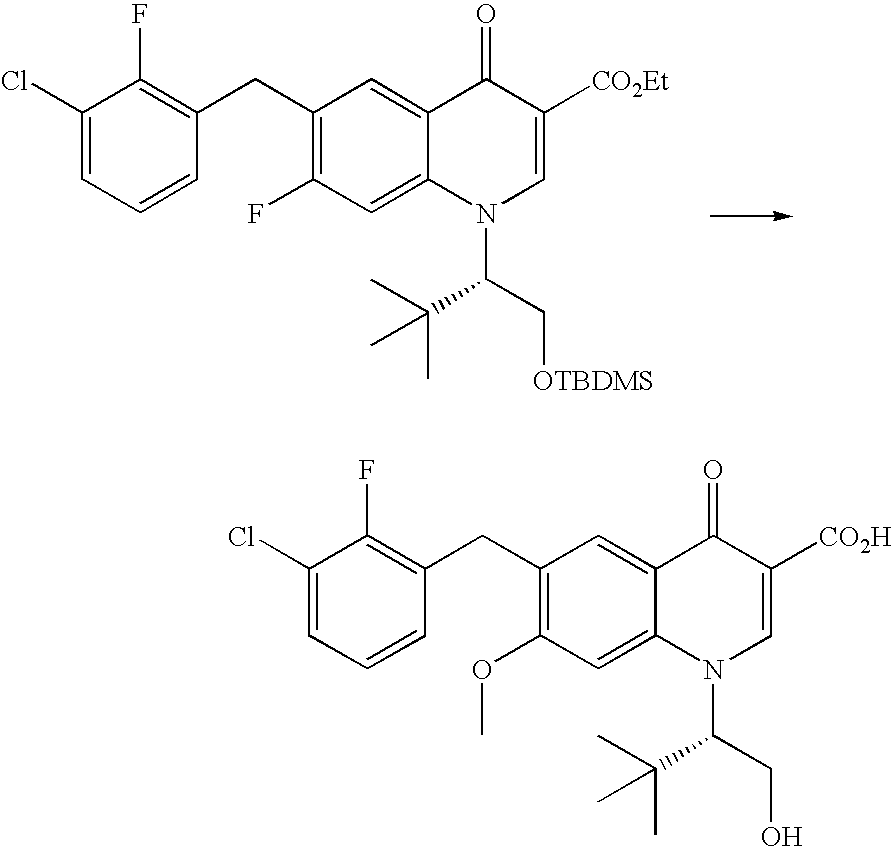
C1(CC2=C(F)C(Cl)=CC=C2)=C(F)C=C2C(=C1)C(=O)C([CO2Et])=CN2C(C[OTBDMS])C(C)(C)C.C1(CC2=C(F)C(Cl)=CC=C2)=C(OC)C=C2C(=C1)C(=O)C([CO2H])=CN2C(CO)C(C)(C)C
